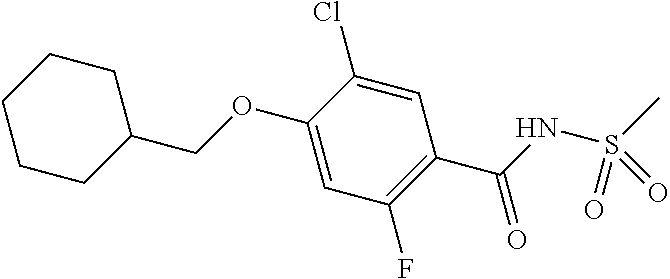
C(OC1=CC(F)=C(C(=O)NS(=O)(=O)C)C=C1Cl)C1CCCCC1
